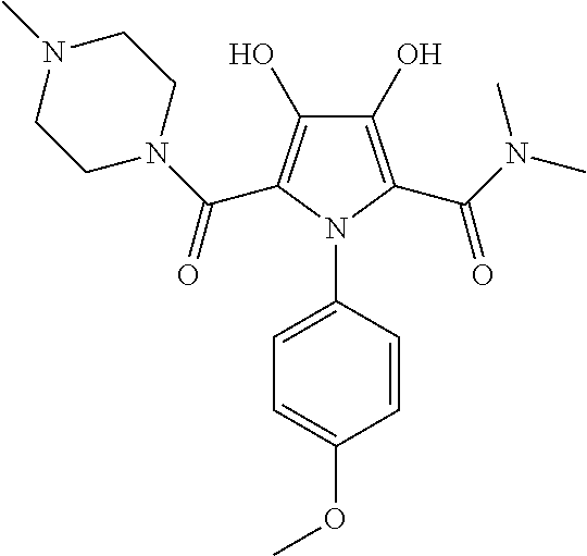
C1(O)=C(C(N(C)C)=O)N(C2=CC=C(OC)C=C2)C(C(N2CCN(C)CC2)=O)=C1O
